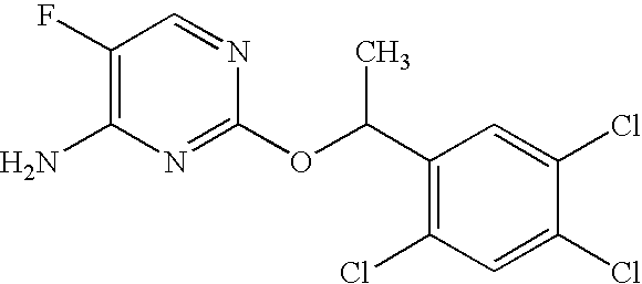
C1(F)=C(N)N=C(OC(C2=C(Cl)C=C(Cl)C(Cl)=C2)C)N=C1
